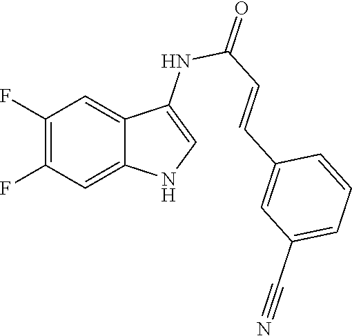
C1(F)=C(F)C=C2C(=C1)C(NC(=O)C=CC1=CC(C#N)=CC=C1)=CN2
